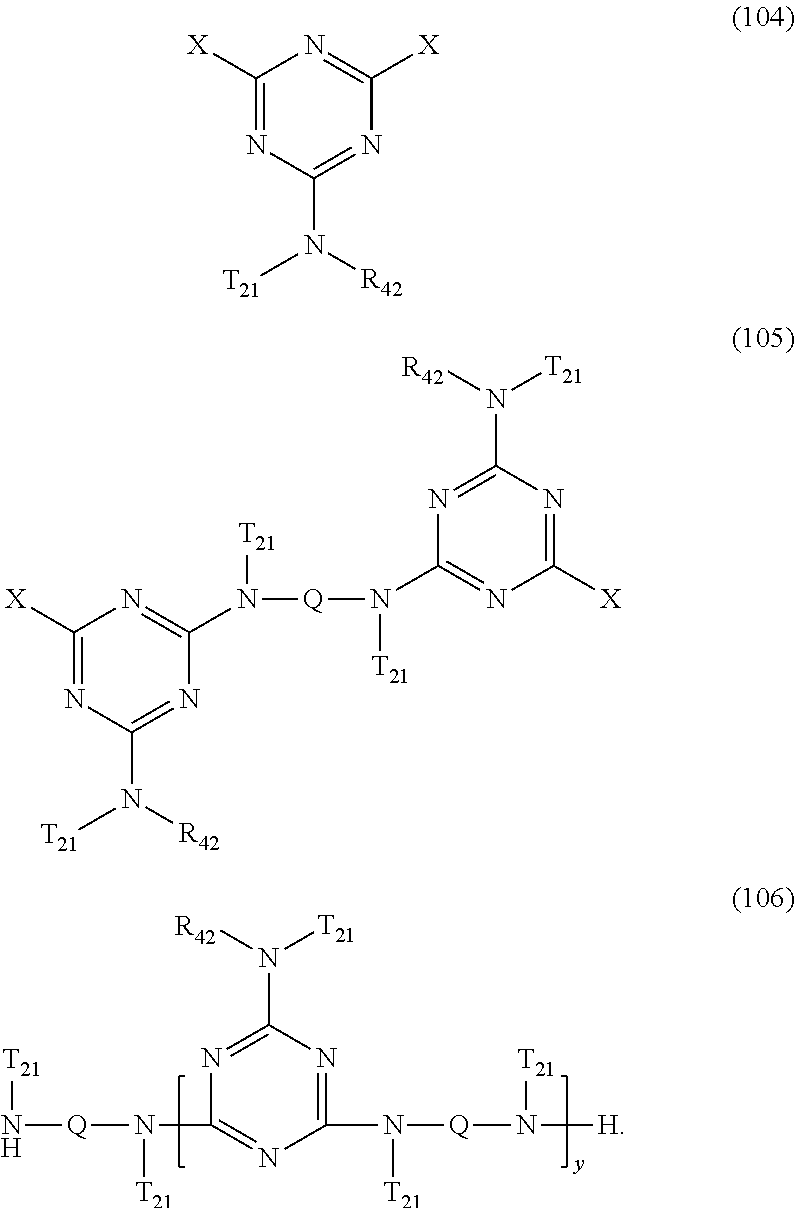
N1=C(N([T21])[R42])N=C(N([T21])[Q]N([T21])[H])N=C1N([Q]N[T21])[T21].C1([X])=NC(N([T21])[R42])=NC([X])=N1.C1([X])=NC(N([T21])[R42])=NC(N([Q]N([T21])C2=NC([X])=NC(N([T21])[R42])=N2)[T21])=N1
